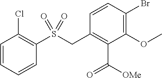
C1=CC=CC(S(CC2=C(C([OMe])=O)C(OC)=C(Br)C=C2)(=O)=O)=C1Cl
